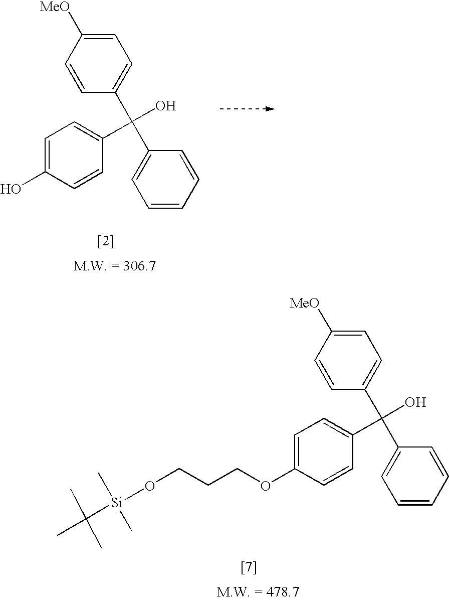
C1=C([MeO])C=CC(C(C2=CC=CC=C2)(O)C2=CC=C(O)C=C2)=C1.C1=C([MeO])C=CC(C(C2=CC=CC=C2)(O)C2=CC=C(OCCCO[Si](C(C)(C)C)(C)C)C=C2)=C1
